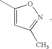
C1(C)=CC(C)=NO1
